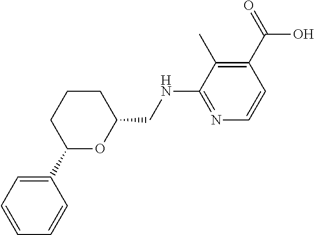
C1=CC=CC(C2CCCC(CNC3=NC=CC(C(=O)O)=C3C)O2)=C1
